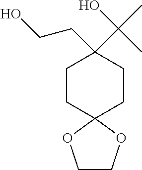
C1CC2(CCC1(C(C)(O)C)CCO)OCCO2
